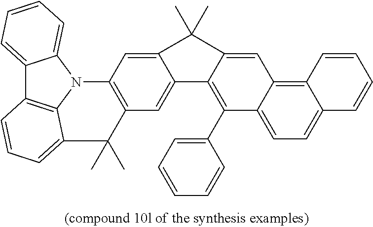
C1=C2C(=C(C3=CC=CC=C3)C3=CC=C4C(=C13)C=CC=C4)C1=CC3=C(C=C1C2(C)C)N1C2=CC=CC=C2C2=C1C(=CC=C2)C3(C)C
